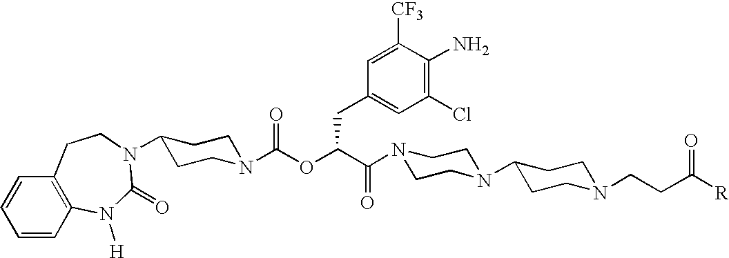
C1=CC2=C(C=C1)CCN(C1CCN(C(OC(C(=O)N3CCN(C4CCN(CCC([R])=O)CC4)CC3)CC3=CC(Cl)=C(N)C([CF3])=C3)=O)CC1)C(=O)N2[H]
